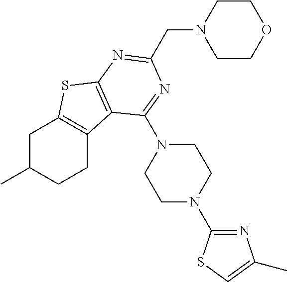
C1C(C)CCC2=C1SC1=C2C(N2CCN(C3=NC(C)=CS3)CC2)=NC(CN2CCOCC2)=N1
